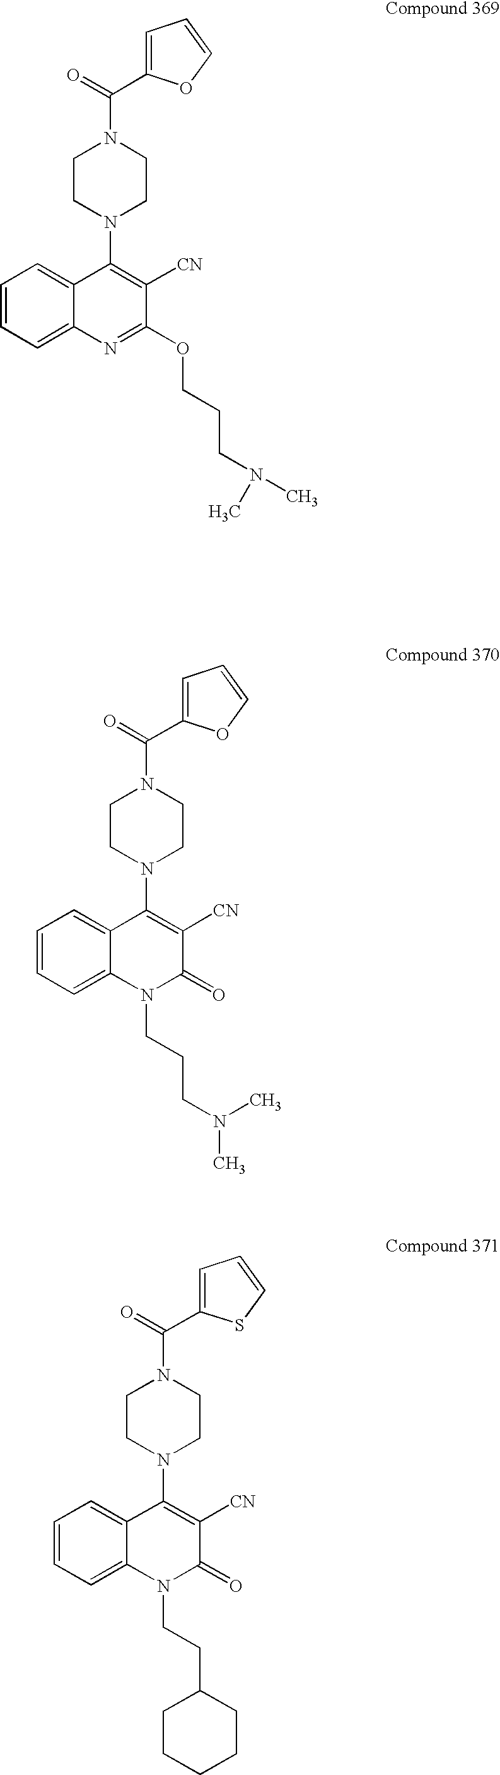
C(=O)(N1CCN(C2=C([CN])C(OCCCN(C)C)=NC3=CC=CC=C23)CC1)C1=CC=CO1.C(=O)(N1CCN(C2=C([CN])C(=O)N(CCCN(C)C)C3=CC=CC=C23)CC1)C1=CC=CO1.C(=O)(N1CCN(C2=C([CN])C(=O)N(CCC3CCCCC3)C3=CC=CC=C23)CC1)C1=CC=CS1
